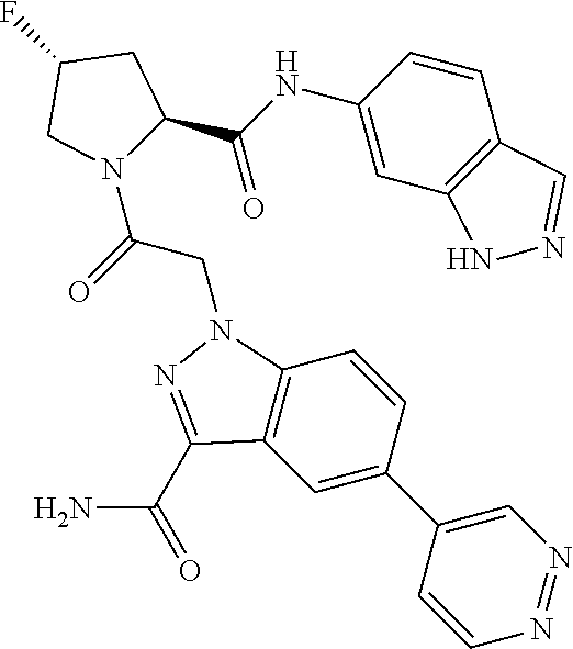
C1C(F)CN(C(=O)CN2C3=C(C=C(C4=CN=NC=C4)C=C3)C(C(=O)N)=N2)C1C(NC1=CC2=C(C=C1)C=NN2)=O
